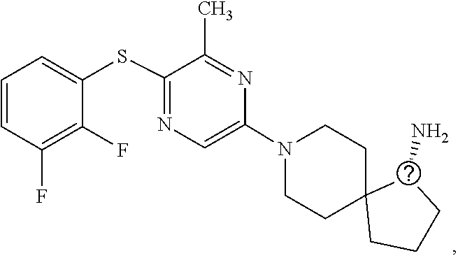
C1C2(CCCC2N)CCN(C2=CN=C(SC3=CC=CC(F)=C3F)C(C)=N2)C1
